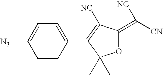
C1=C(C2=C([NC])C(=C([CN])[NC])OC2(C)C)C=CC([N3])=C1
